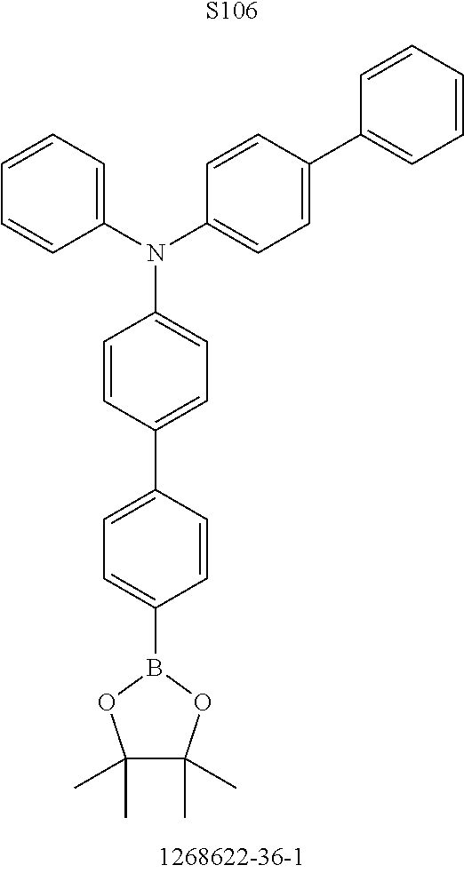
[S106].C1(B2OC(C)(C)C(C)(C)O2)=CC=C(C2=CC=C(N(C3=CC=CC=C3)C3=CC=C(C4=CC=CC=C4)C=C3)C=C2)C=C1
